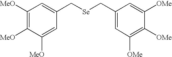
C1([MeO])=C([MeO])C([MeO])=CC(C[Se]CC2=CC([OMe])=C([OMe])C([OMe])=C2)=C1
